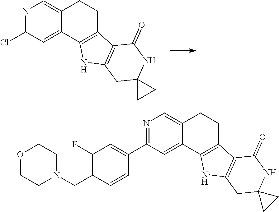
N1=C(Cl)C=C2C(=C1)CCC1=C2NC2=C1C(=O)NC1(C2)CC1.N1=C(C2=CC(F)=C(CN3CCOCC3)C=C2)C=C2C(=C1)CCC1=C2NC2=C1C(=O)NC1(C2)CC1
